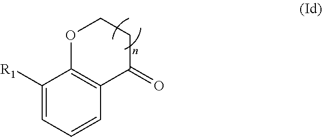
C1([R1])=CC=CC2=C1OCCC2=O
